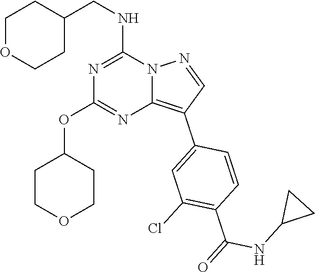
C1(CNC2=NC(OC3CCOCC3)=NC3=C(C4=CC(Cl)=C(C(=O)NC5CC5)C=C4)C=NN23)CCOCC1
